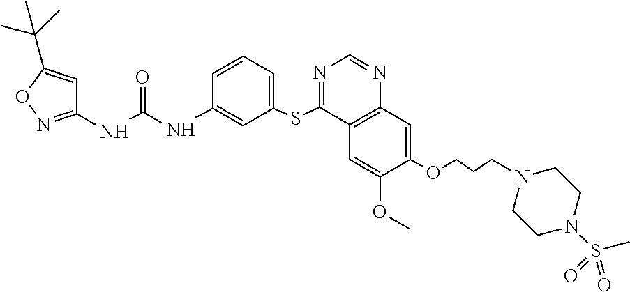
C1(NC(NC2=CC(SC3=NC=NC4=C3C=C(OC)C(OCCCN3CCN(S(C)(=O)=O)CC3)=C4)=CC=C2)=O)=NOC(C(C)(C)C)=C1
